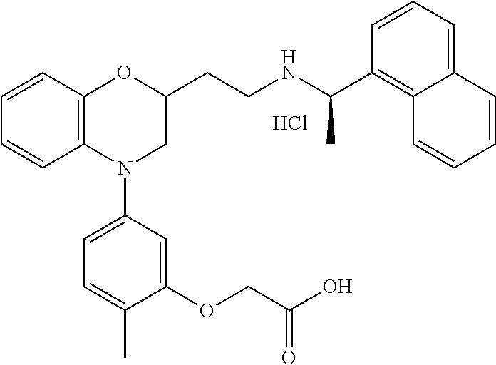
Cl.C1=CC2=C(C=C1)N(C1=CC=C(C)C(OCC(O)=O)=C1)CC(CCNC(C1=C3C(=CC=C1)C=CC=C3)C)O2
